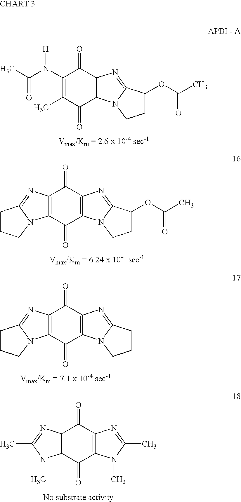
C1(N(C(C)=O)[H])=C(C)C(=O)C2=C(C1=O)N=C1N2CCC1OC(C)=O.C12=C(C(=O)C3=C(C1=O)N=C1N3CCC1OC(C)=O)N1C(=N2)CCC1.C12=C(C(=O)C3=C(C1=O)N=C1N3CCC1)N1C(=N2)CCC1.C12=C(C(=O)C3=C(C1=O)N=C(C)N3C)N(C)C(C)=N2
